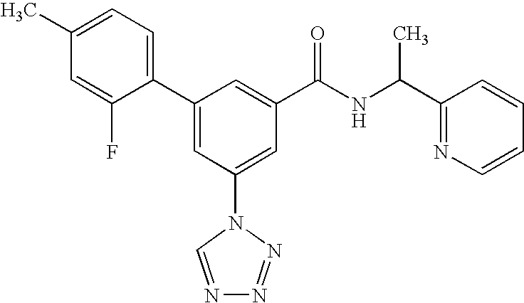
C1(C2=CC(N3C=NN=N3)=CC(C(NC(C3=NC=CC=C3)C)=O)=C2)=CC=C(C)C=C1F
